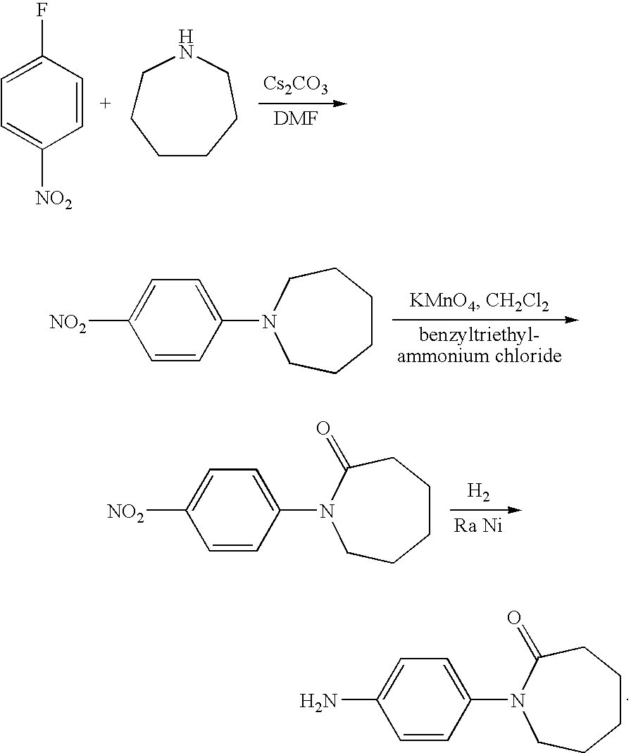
C1=C(F)C=CC([NO2])=C1.C1CCCCCN1.[Cs2CO3].C1=CC(N2CCCCCC2)=CC=C1[NO2].C1=CC(N2CCCCCC2=O)=CC=C1[NO2].[H2].[Ra Ni].C1=CC(N2CCCCCC2=O)=CC=C1N
